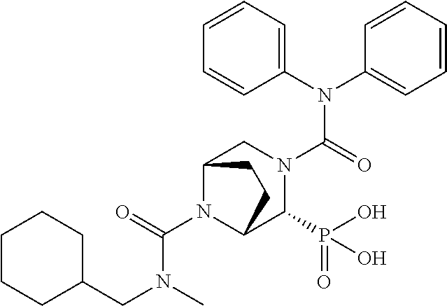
C1(N(C2=CC=CC=C2)C(=O)N2CC3N(C(=O)N(CC4CCCCC4)C)C(C2P(O)(=O)O)CC3)=CC=CC=C1
